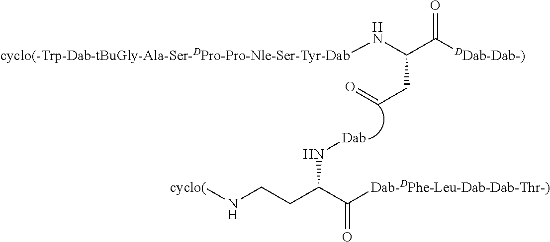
[cyclo(]NCCC(C([Dab-DPhe-Leu-Dab-Dab-Thr-)])=O)N[Dab].C(C([DDab-Dab-)])=O)(CC=O)N[cyclo(-Trp-Dab-tBuGly-Ala-Ser-DPro-Pro-Nle-Ser-Tyr-Dab]
